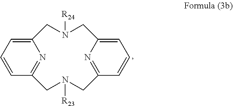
N1=C2C=CC=C1CN([R24])CC1=CC=CC(=N1)CN([R23])C2
